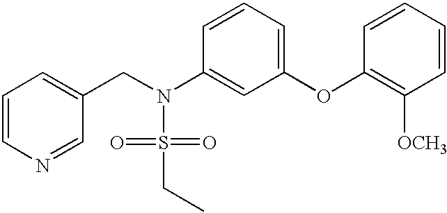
C1=CN=CC(CN(S(=O)(=O)CC)C2=CC(OC3=C([OCH3])C=CC=C3)=CC=C2)=C1
